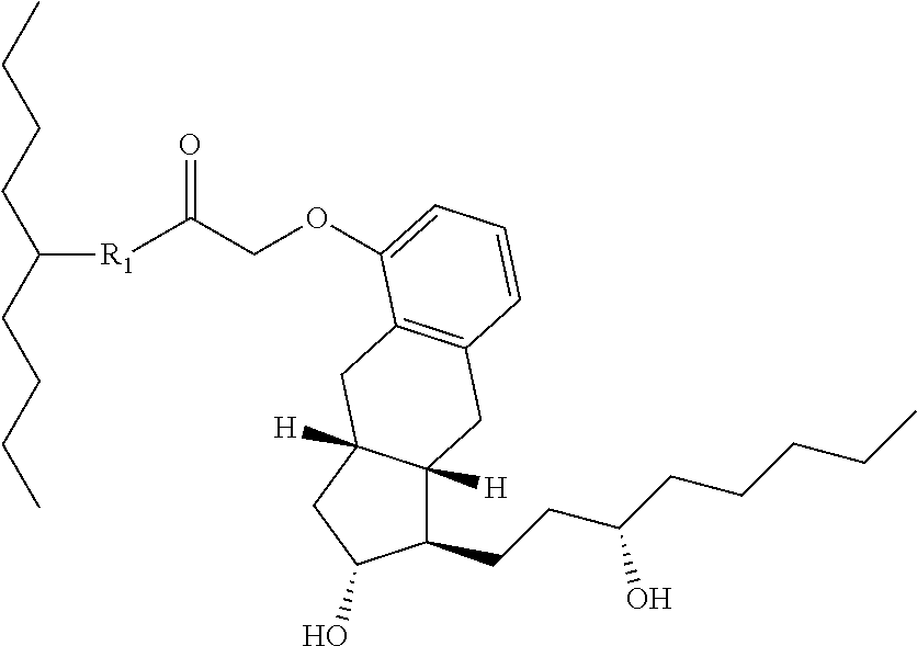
C1(CCC(CCCCC)O)C2([H])C([H])(CC1O)CC1=C(C2)C=CC=C1OCC([R1]C(CCCC)CCCC)=O
